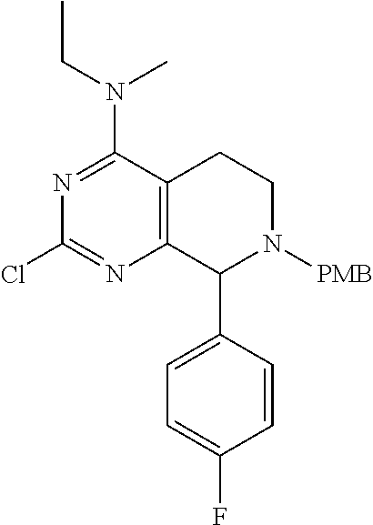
C12=C(C(C3=CC=C(F)C=C3)N([PMB])CC1)N=C(Cl)N=C2N(CC)C
